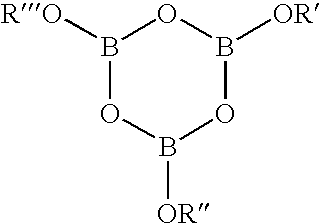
B1([RO])OB([OR])OB([OR])O1
